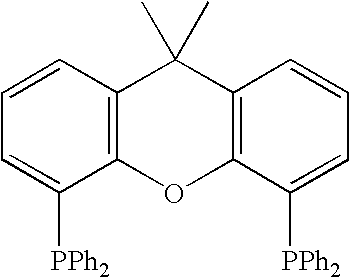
C1=CC=C([PPh2])C2=C1C(C)(C)C1=C(O2)C([PPh2])=CC=C1
